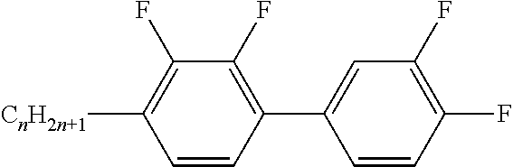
C1=CC(C2=CC(F)=C(F)C=C2)=C(F)C(F)=C1[CnH2n+1]
